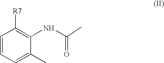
C1=CC=C(C)C(NC(=O)C)=C1[R7]
